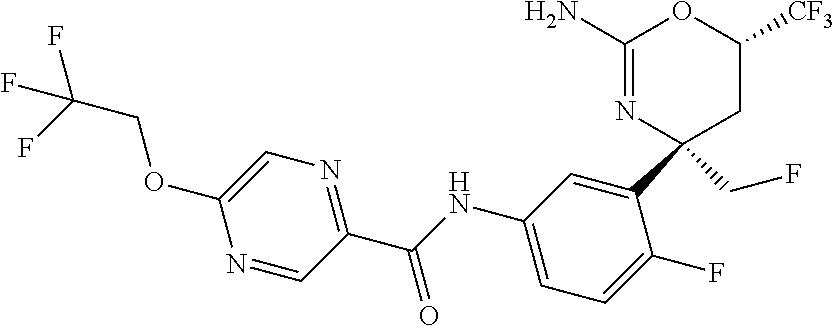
C1(N)=NC(C2=CC(NC(C3=NC=C(OCC(F)(F)F)N=C3)=O)=CC=C2F)(CF)CC([CF3])O1
